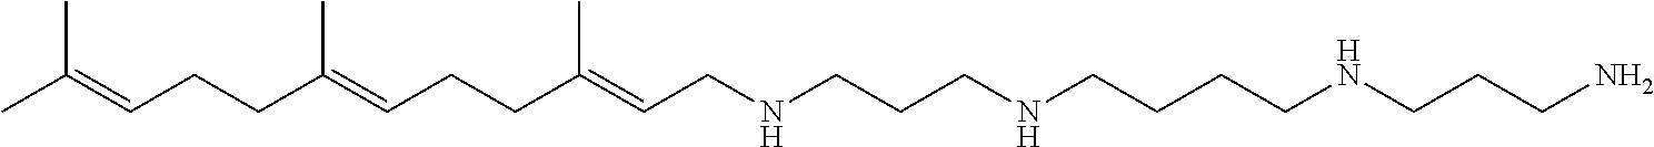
C(C(=CCCC(=CCNCCCNCCCCNCCCN)C)C)CC=C(C)C
